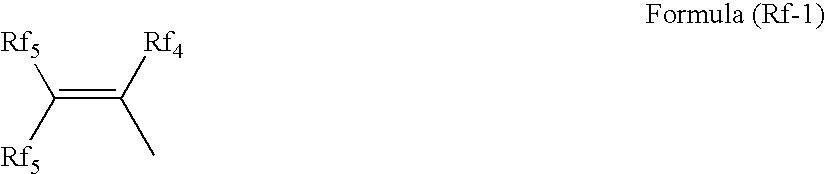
C(=C([Rf4])C)([Rf5])[Rf5]
